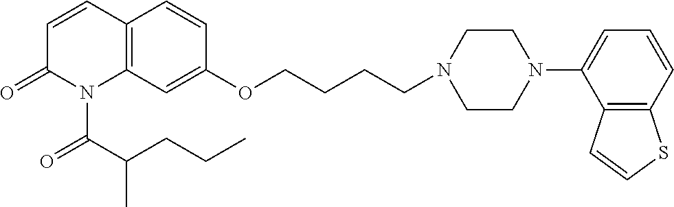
C1=CC2=C(N(C(C(CCC)C)=O)C1=O)C=C(OCCCCN1CCN(C3=CC=CC4=C3C=CS4)CC1)C=C2
